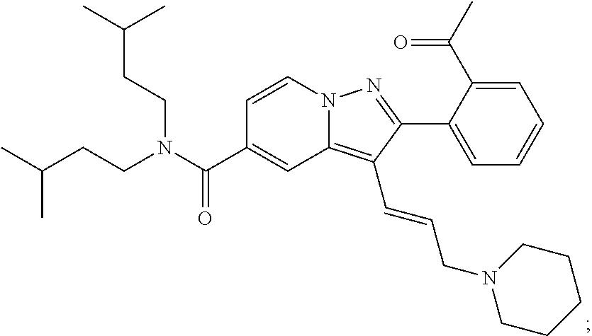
N12C(=C(C=CCN3CCCCC3)C(C3=CC=CC=C3C(C)=O)=N1)C=C(C(N(CCC(C)C)CCC(C)C)=O)C=C2
